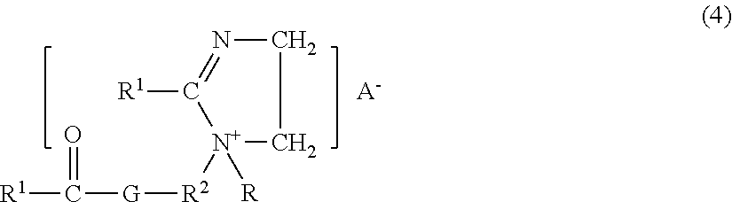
C1CN=C([R1])[N+]1([R2][G]C([R1])=O)[R].[A-]
